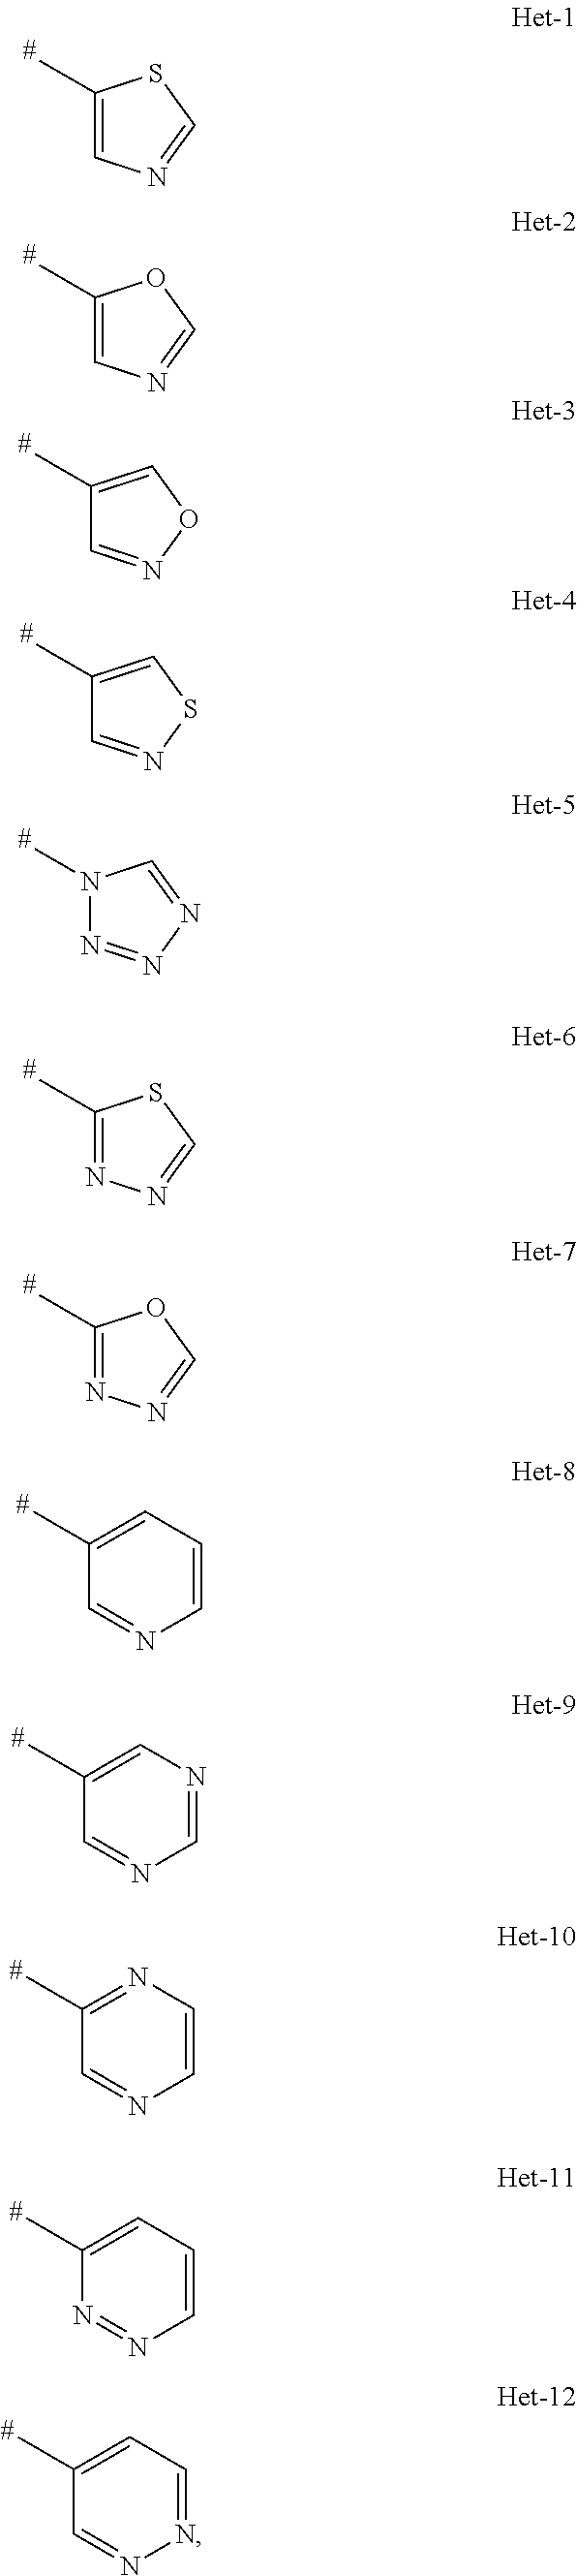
C1(C)=CN=CS1.C1(C)=CN=CO1.C1(C)=CON=C1.C1(C)=CSN=C1.N1(C)N=NN=C1.C1(C)=NN=CS1.C1(C)=NN=CO1.C1=CC=C(C)C=N1.C1=NC=C(C)C=N1.C1=CN=C(C)C=N1.C1=CC=C(C)N=N1.N1=CC=C(C)C=N1
